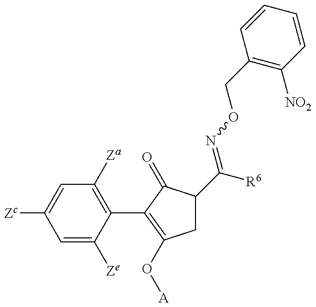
C1=C([Ze])C(C2=C(O[A])CC(C([R6])=NOCC3=C([NO2])C=CC=C3)C2=O)=C([Za])C=C1[Zc]
